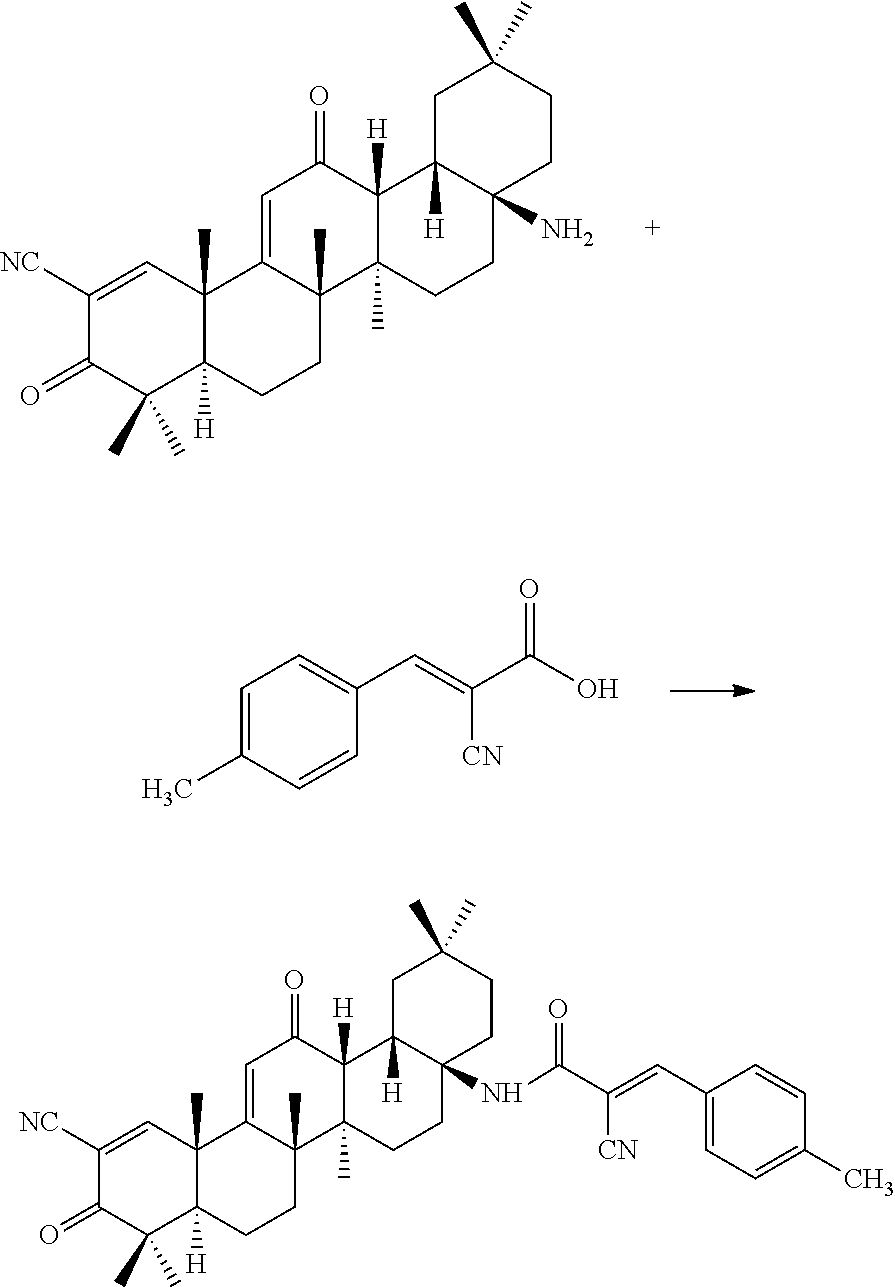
C1([NC])=CC2(C)C([H])(C(C)(C)C1=O)CCC1(C)C2=CC(=O)C2([H])C1(C)CCC1(N)C2([H])CC(C)(C)CC1.C1=C(C)C=CC(C=C(C(O)=O)[CN])=C1.C1([NC])=CC2(C)C([H])(C(C)(C)C1=O)CCC1(C)C2=CC(=O)C2([H])C1(C)CCC1(NC(=O)C(=CC3=CC=C(C)C=C3)[CN])C2([H])CC(C)(C)CC1
